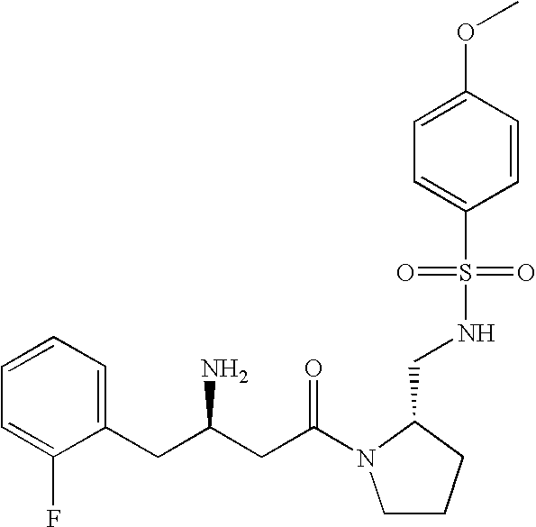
C1=CC=C(CC(CC(=O)N2CCCC2CNS(C2=CC=C(OC)C=C2)(=O)=O)N)C(F)=C1
